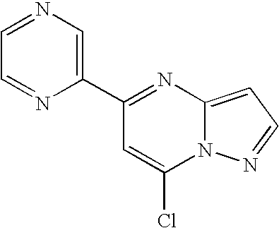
C1(C2=NC3=CC=NN3C(Cl)=C2)=CN=CC=N1
